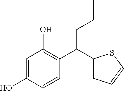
C1=C(O)C=CC(C(C2=CC=CS2)CCC)=C1O
